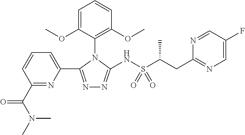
N1=C(C2=CC=CC(C(N(C)C)=O)=N2)N(C2=C(OC)C=CC=C2OC)C(NS(C(CC2=NC=C(F)C=N2)C)(=O)=O)=N1
